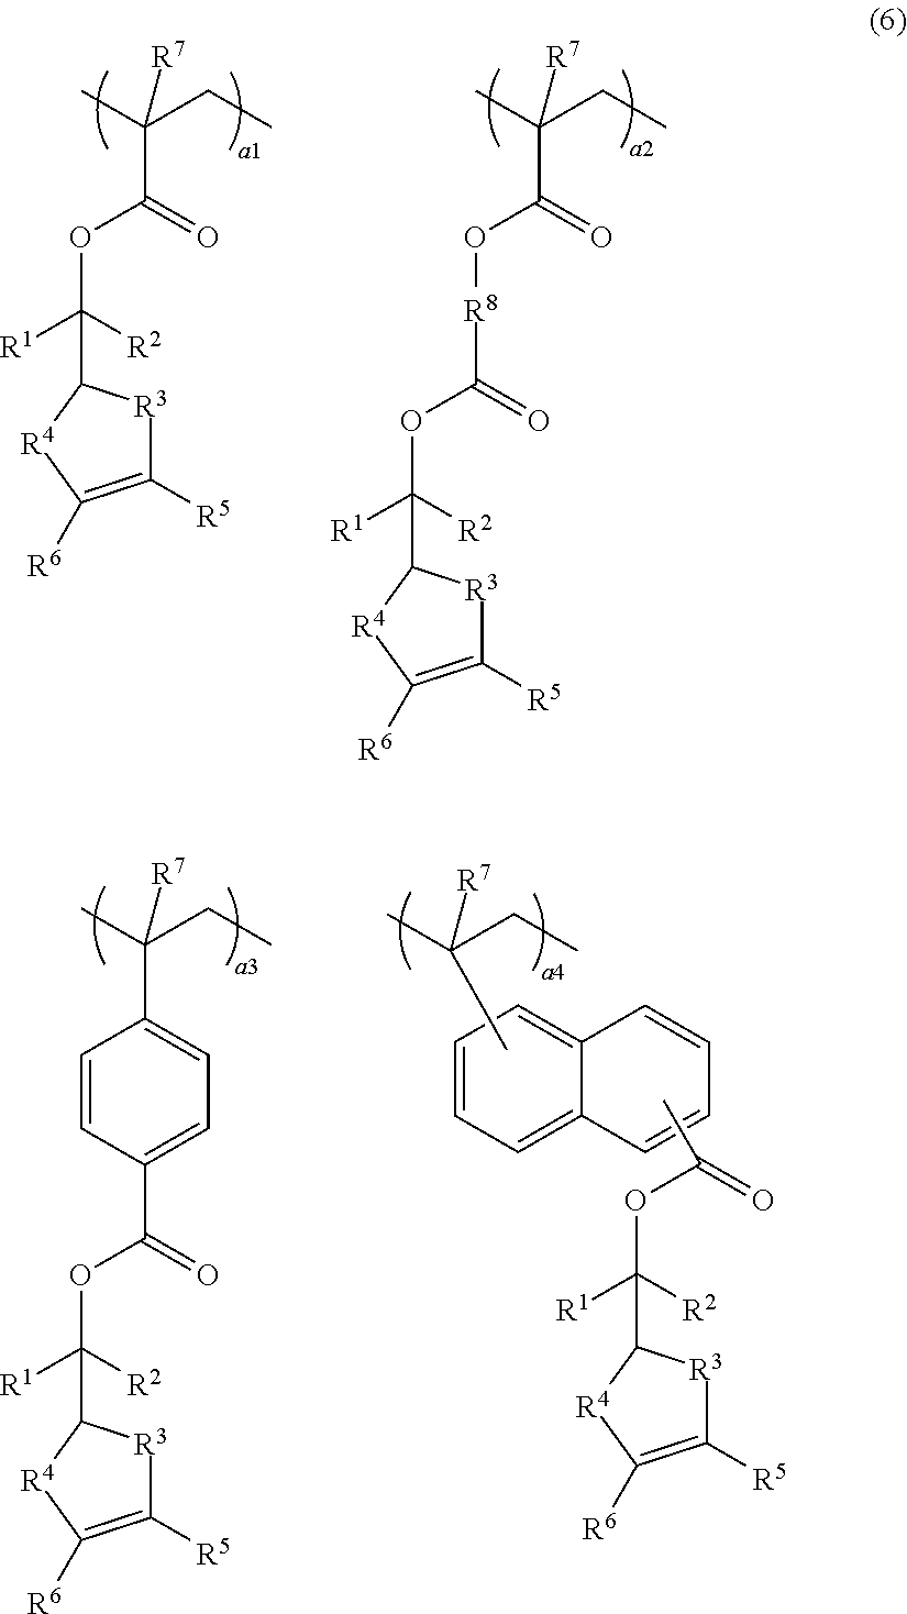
CC(CC)([R7])C(=O)OC([R1])(C1[R3]C([R5])=C([R6])[R4]1)[R2].CC(CC)([R7])C(=O)O[R8]C(OC([R1])(C1[R3]C([R5])=C([R6])[R4]1)[R2])=O.CC(CC)([R7])C1=CC=C(C(OC([R1])(C2[R3]C([R5])=C([R6])[R4]2)[R2])=O)C=C1.C1=CC=C2C(=C1)C=CC=C2.[R1]C(C1[R3]C([R5])=C([R6])[R4]1)([R2])OC(=O)C.CC(CC)([R7])C
